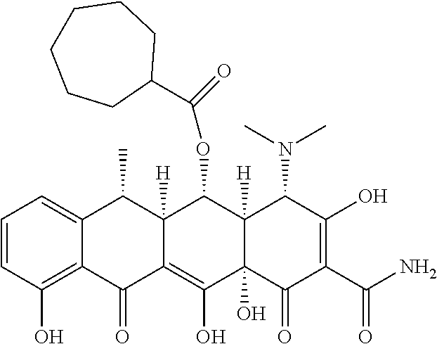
C1=CC(O)=C2C(=C1)C(C)C1([H])C(=C(O)C3(O)C([H])(C1OC(C1CCCCCC1)=O)C(N(C)C)C(O)=C(C(N)=O)C3=O)C2=O
